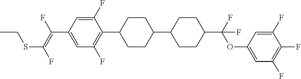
C1=C(F)C(C2CCC(C3CCC(C(OC4=CC(F)=C(F)C(F)=C4)(F)F)CC3)CC2)=C(F)C=C1C(=C(F)SCC)F
